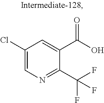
C1(Cl)=CN=C(C(F)(F)F)C(C(O)=O)=C1
